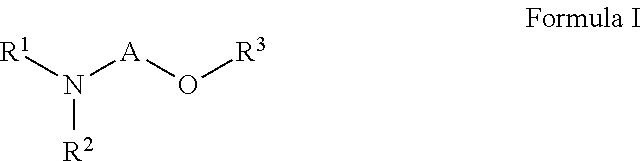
N([R2])([R1])[A]O[R3]
